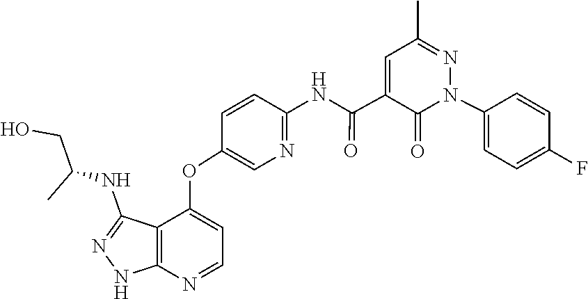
N1=C(NC(CO)C)C2=C(N=CC=C2OC2=CN=C(NC(C3=CC(C)=NN(C4=CC=C(F)C=C4)C3=O)=O)C=C2)N1
